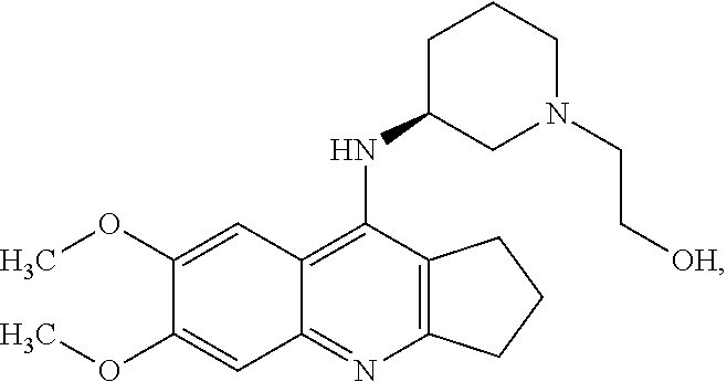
C12=C(N=C3C(=C1NC1CN(CC[OH])CCC1)C=C(OC)C(OC)=C3)CCC2
